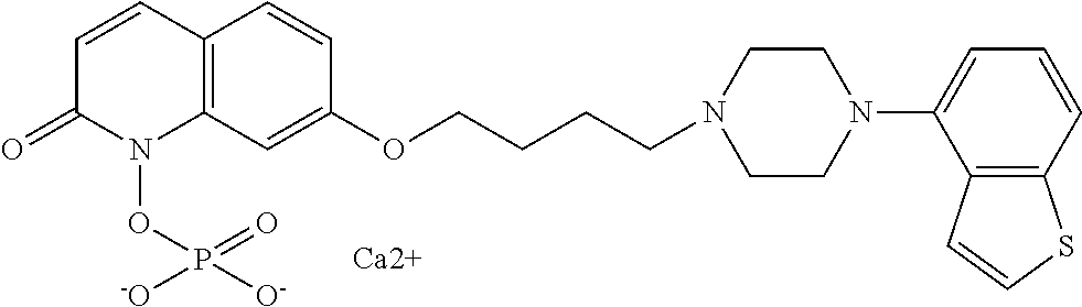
C12=C(C=C(OCCCCN3CCN(C4=CC=CC5=C4C=CS5)CC3)C=C1)N(OP(=O)([O-])[-O])C(=O)C=C2.[Ca2+]
